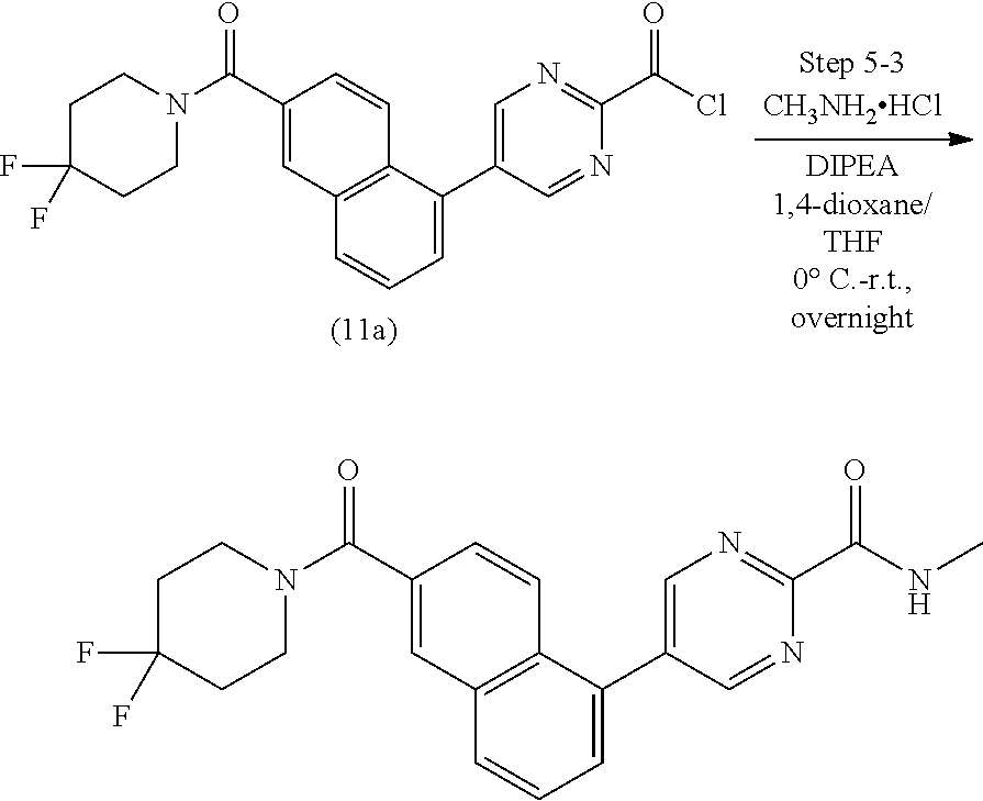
C1=C(C2=CN=C(C(Cl)=O)N=C2)C2=C(C=C1)C=C(C(N1CCC(F)(F)CC1)=O)C=C2.C1=C(C2=CN=C(C(=O)NC)N=C2)C2=C(C=C1)C=C(C(N1CCC(F)(F)CC1)=O)C=C2
